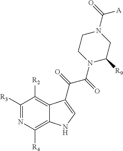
C1([R3])=NC([R4])=C2C(=C1[R2])C(C(=O)C(=O)N1C([R9])CN(C([A])=O)CC1)=CN2
